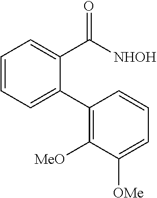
C1=CC=C(C2=C([MeO])C([OMe])=CC=C2)C(C([NHOH])=O)=C1
